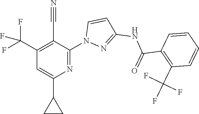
C(C1=C(C(F)(F)F)C=C(C2CC2)N=C1N1N=C(NC(C2=C(C(F)(F)F)C=CC=C2)=O)C=C1)#N
